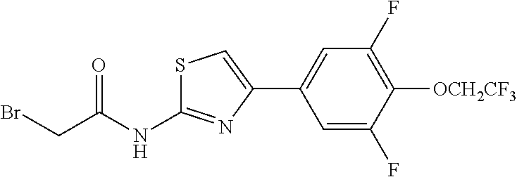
C1=C(F)C([OCH2CF3])=C(F)C=C1C1=CSC(NC(CBr)=O)=N1
